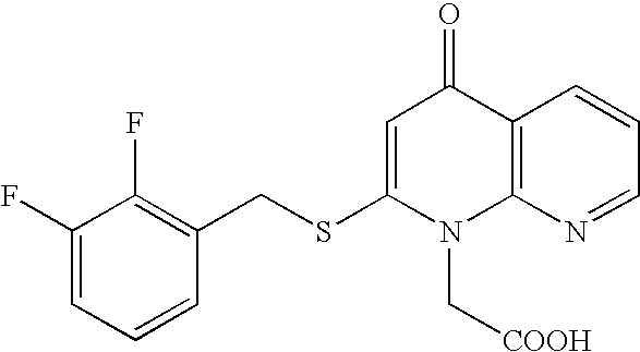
C1(F)=CC=CC(CSC2=CC(=O)C3=C(N2C[COOH])N=CC=C3)=C1F
